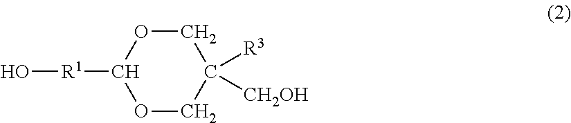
C1OC([R1]O)OCC1([CH2OH])[R3]
